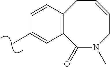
CC1=CC2=C(C=C1)CC=CCN(C)C2=O
